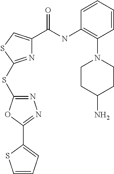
N1=C(SC2=NN=C(C3=CC=CS3)O2)SC=C1C(NC1=C(N2CCC(N)CC2)C=CC=C1)=O
